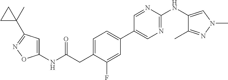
C1=C(CC(NC2=CC(C3(C)CC3)=NO2)=O)C(F)=CC(C2=CN=C(NC3=CN(C)N=C3C)N=C2)=C1
